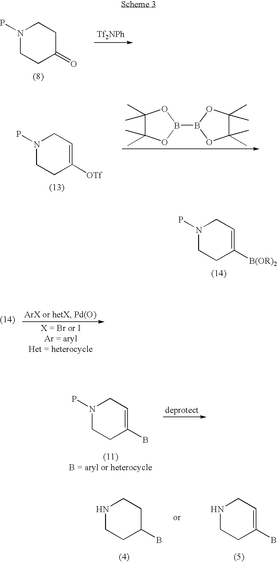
N1(P)CCC([B(OR)2])=CC1.N1(P)CCC(=O)CC1.[Tf2NPh].N1(P)CCC([OTf])=CC1.C1(C)(C)C(C)(C)OB(B2OC(C)(C)C(C)(C)O2)O1.N1(P)CCC(B)=CC1.N1CCC(B)CC1.N1CCC(B)=CC1
